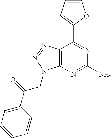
C1=CC=C(C2=NC(N)=NC3=C2N=NN3CC(=O)C2=CC=CC=C2)O1
